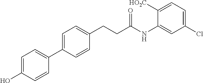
C1=C(C2=CC=C(O)C=C2)C=CC(CCC(NC2=CC(Cl)=CC=C2[HO2C])=O)=C1
